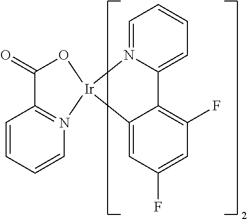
C12=CC=CC=N1[Ir]1(C3=CC(F)=CC(F)=C23)OC(=O)C2=N1C=CC=C2
